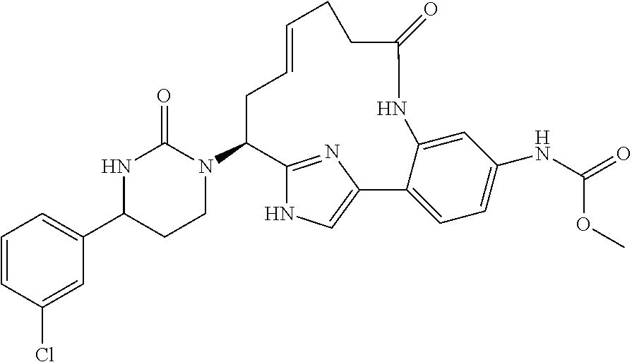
C1=CC(Cl)=CC(C2CCN(C3C4=NC(=CN4)C4=CC=C(NC(=O)OC)C=C4NC(=O)CCC=CC3)C(=O)N2)=C1
